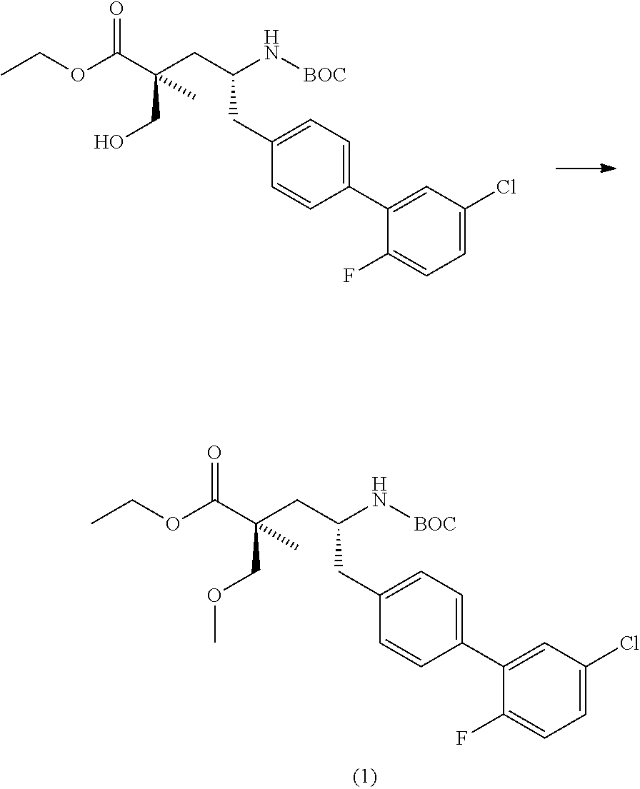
O(C(C(CC(N[BOC])CC1=CC=C(C2=CC(Cl)=CC=C2F)C=C1)(COC)C)=O)CC.O(C(C(CC(N[BOC])CC1=CC=C(C2=CC(Cl)=CC=C2F)C=C1)(CO)C)=O)CC
